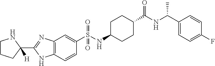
C1(S(NC2CCC(C(=O)NC(C3=CC=C(F)C=C3)C)CC2)(=O)=O)=CC2=C(C=C1)NC(C1([H])NCCC1)=N2
